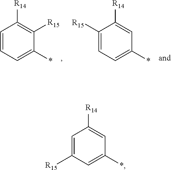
C1=CC=C(*)C([R15])=C1[R14].C1([R15])=CC=C(*)C=C1[R14].C1=C([R15])C=C(*)C=C1[R14]
